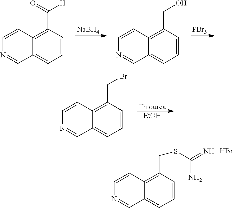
Br.C(N)(=N)SCC1=C2C=CN=CC2=CC=C1.[NaBH4].[PBr3].N1=CC2=CC=CC(C([H])=O)=C2C=C1.N1=CC2=CC=CC(CO)=C2C=C1.[Thiourea].[EtOH].N1=CC2=CC=CC(CBr)=C2C=C1
